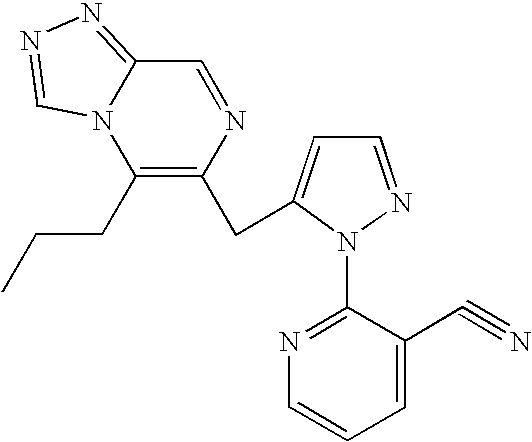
C1(CCC)=C(CC2=CC=NN2C2=NC=CC=C2C#N)N=CC2=NN=CN12
